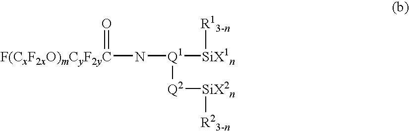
[F(CxF2xO)mCyF2yC](N[Q1]([Q2][SiX2n][R23-n])[SiX1n][R13-n])=O
